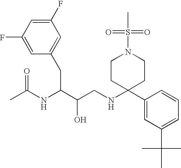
C1(F)=CC(F)=CC(CC(C(CNC2(C3=CC(C(C)(C)C)=CC=C3)CCN(S(=O)(C)=O)CC2)O)NC(C)=O)=C1
